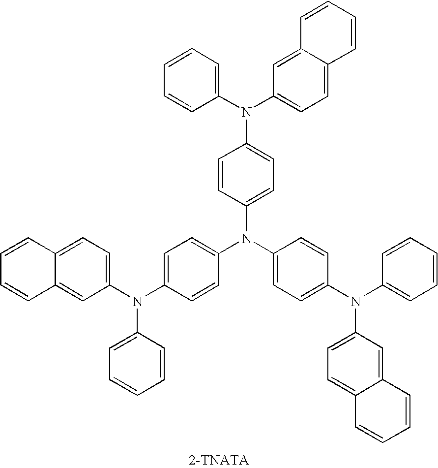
C1(N(C2=CC=C(N(C3=CC=CC=C3)C3=CC=C4C(=C3)C=CC=C4)C=C2)C2=CC=C(N(C3=CC=CC=C3)C3=CC=C4C(=C3)C=CC=C4)C=C2)=CC=C(N(C2=CC=CC=C2)C2=CC=C3C(=C2)C=CC=C3)C=C1
